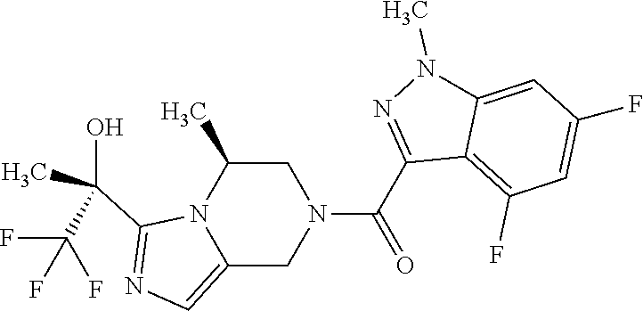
C1C(C)N2C(=CN=C2C(O)(C)C(F)(F)F)CN1C(C1=NN(C)C2=CC(F)=CC(F)=C12)=O
